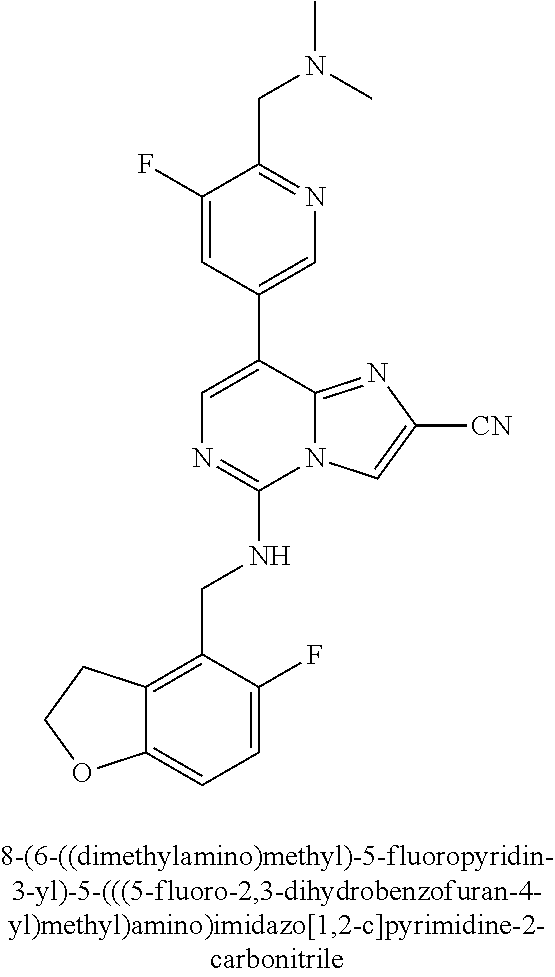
C12=CC=C(F)C(CNC3=NC=C(C4=CN=C(CN(C)C)C(F)=C4)C4=NC([CN])=CN34)=C1CCO2
